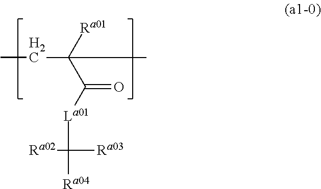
C(C([Ra01])(C([La01]C([Ra04])([Ra03])[Ra02])=O)C)C
